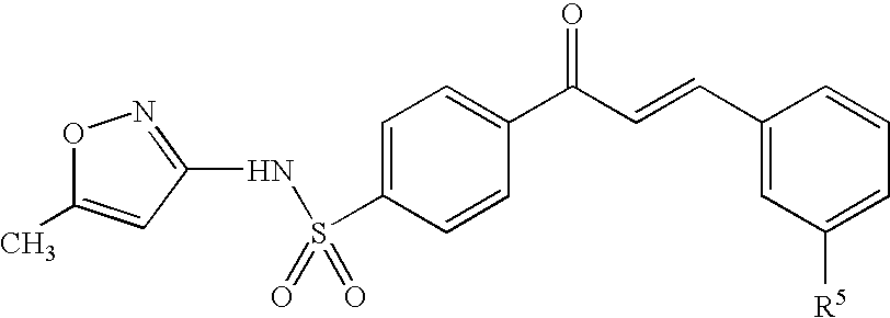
O1C(C)=CC(NS(C2=CC=C(C(C=CC3=CC([R5])=CC=C3)=O)C=C2)(=O)=O)=N1
